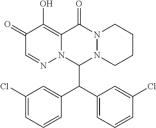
C1(=O)C=NN2C(=C1O)C(=O)N1N(CCCC1)C2C(C1=CC=CC(Cl)=C1)C1=CC(Cl)=CC=C1
